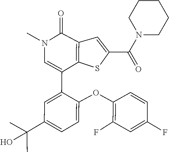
C1(F)=C(OC2=CC=C(C(C)(C)O)C=C2C2=CN(C)C(=O)C3=C2SC(C(N2CCCCC2)=O)=C3)C=CC(F)=C1
